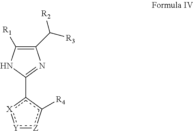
C1(C([R3])[R2])=C([R1])NC(c2[X]:[Y]:[Z]c2[R4])=N1
